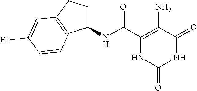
C1(NC(C2=C(N)C(=O)NC(=O)N2)=O)CCC2=C1C=CC(Br)=C2
